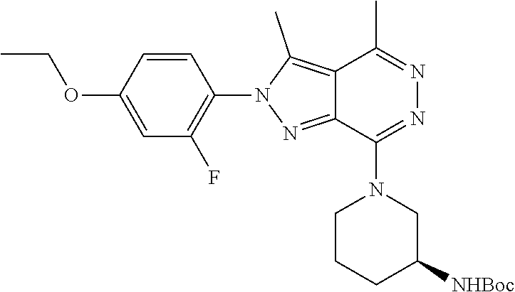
C1=C(OCC)C=CC(N2N=C3C(=C2C)C(C)=NN=C3N2CCCC([NHBoc])C2)=C1F
